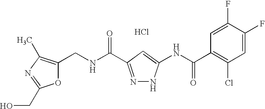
O1C(CNC(=O)C2=NNC(NC(C3=C(Cl)C=C(F)C(F)=C3)=O)=C2)=C(C)N=C1CO.Cl
